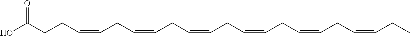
C(CCC=CCC=CCC=CCC=CCC=CCC=CCC)(O)=O
